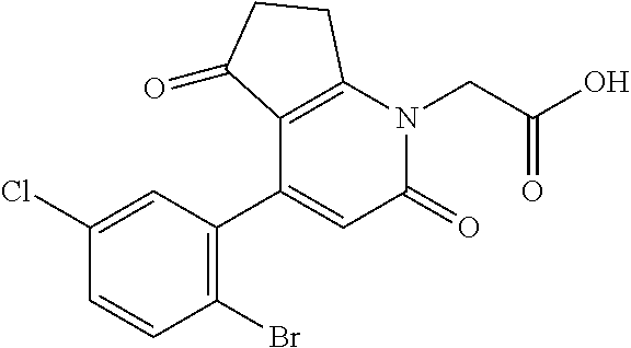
C1=C(Cl)C=CC(Br)=C1C1=CC(=O)N(CC(O)=O)C2=C1C(=O)CC2
